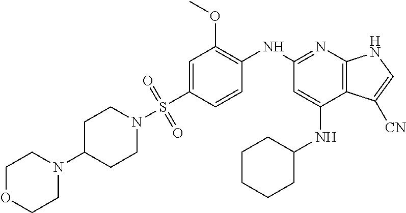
C1=C(S(N2CCC(N3CCOCC3)CC2)(=O)=O)C=CC(NC2=NC3=C(C(NC4CCCCC4)=C2)C([CN])=CN3)=C1OC
